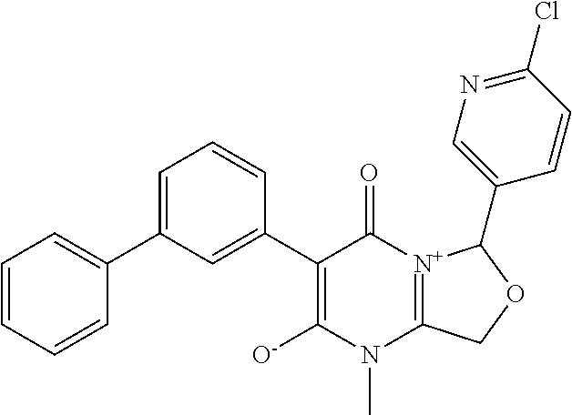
C1(C2=CC=CC(C3=C([O-])N(C)C4=[N+](C3=O)C(C3=CN=C(Cl)C=C3)OC4)=C2)=CC=CC=C1
